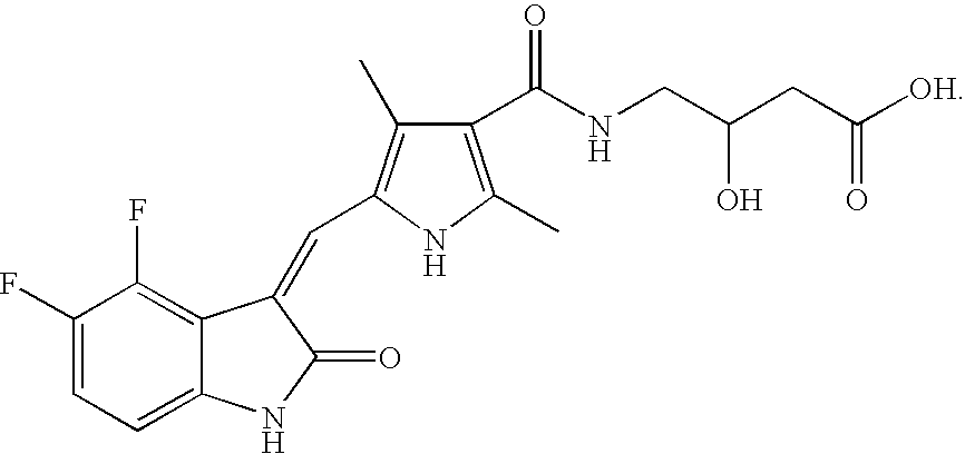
C1(F)=CC=C2C(=C1F)C(=CC1=C(C)C(C(NCC(CC([OH])=O)O)=O)=C(C)N1)C(=O)N2
